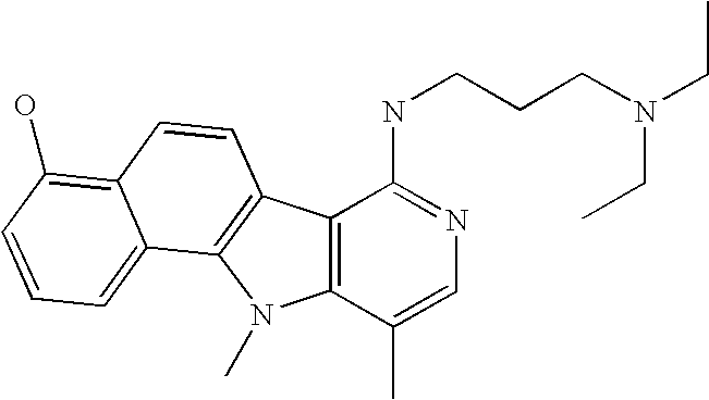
C12=C(C(C)=CN=C1NCCCN(CC)CC)N(C)C1=C2C=CC2=C(O)C=CC=C12
